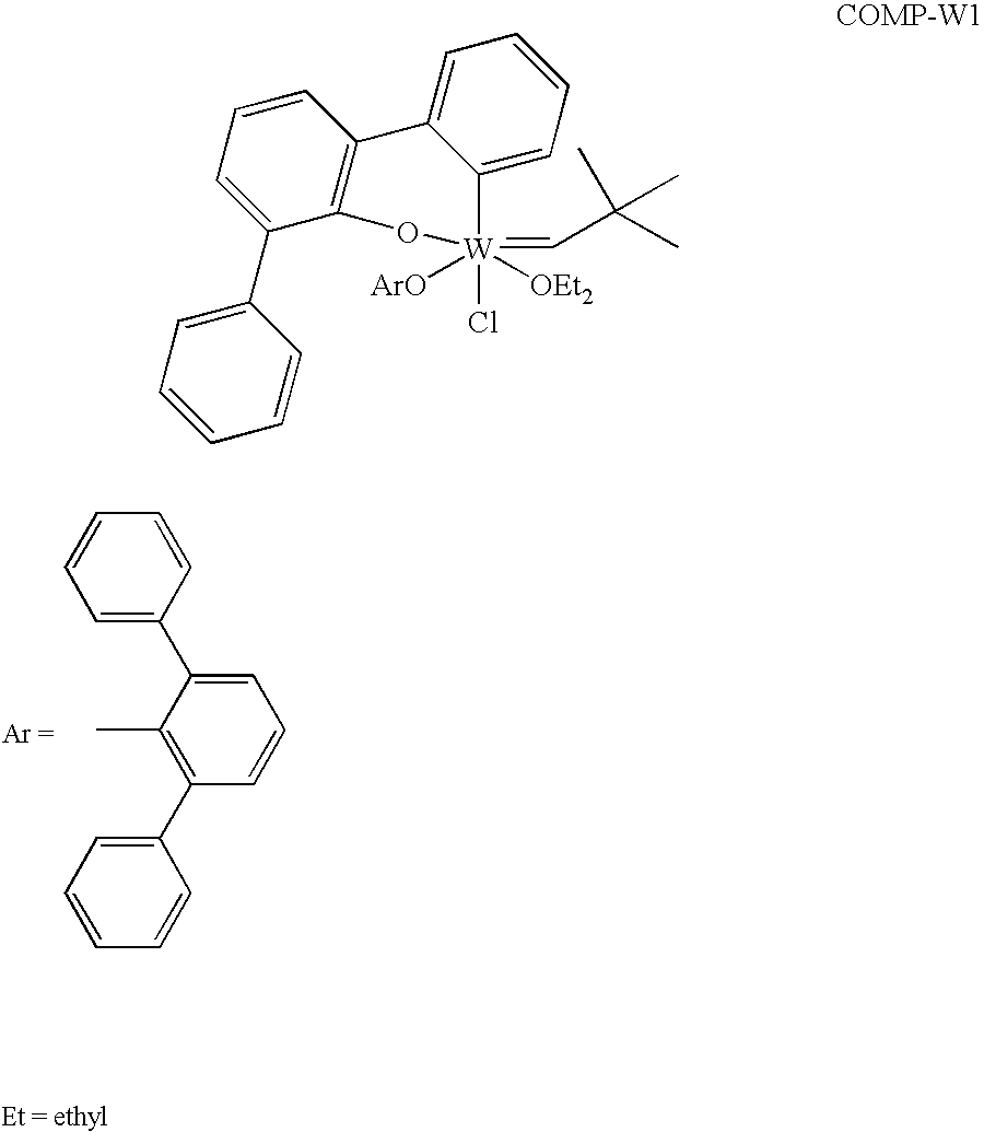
C1=C(C2=CC=CC(C3=CC=CC=C3)=C2C)C=CC=C1.C1=CC2=C(C(C3=CC=CC=C3)=C1)O[W](Cl)([ArO])([OEt2])(=CC(C)(C)C)C1=CC=CC=C21
